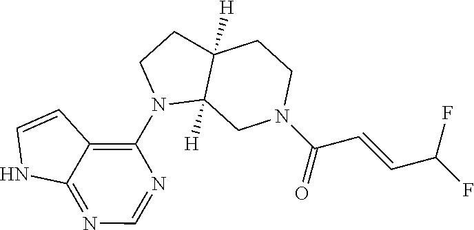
N1=CN=C2C(=C1N1CCC3([H])C1([H])CN(C(C=CC(F)F)=O)CC3)C=CN2
